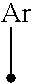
[Ar]C
